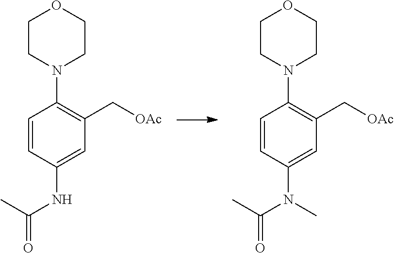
C1=CC(NC(=O)C)=CC(C[OAc])=C1N1CCOCC1.C1=CC(N(C(C)=O)C)=CC(C[OAc])=C1N1CCOCC1
